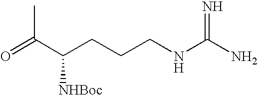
O=C(C(CCCNC(N)=N)[NHBoc])C
